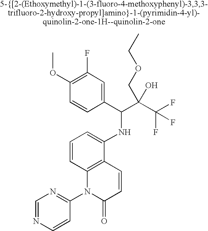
C1=NC=CC(N2C(=O)C=CC3=C2C=CC=C3NC(C(C(F)(F)F)(COCC)O)C2=CC(F)=C(OC)C=C2)=N1
